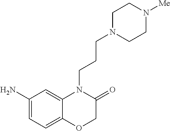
C1(N)=CC=C2C(=C1)N(CCCN1CCN([Me])CC1)C(=O)CO2
